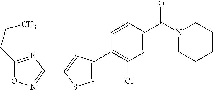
C1(C2=C(Cl)C=C(C(N3CCCCC3)=O)C=C2)=CSC(C2=NOC(CCC)=N2)=C1
